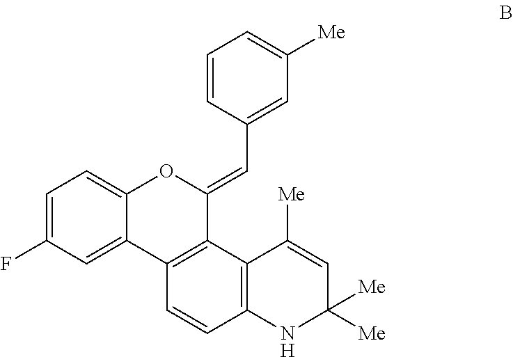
C1=C(F)C=C2C(=C1)OC(=CC1=CC([Me])=CC=C1)C1=C2C=CC2=C1C([Me])=CC([Me])([Me])N2
